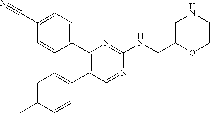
C1(C2=CC=C(C#N)C=C2)=C(C2=CC=C(C)C=C2)C=NC(NCC2OCCNC2)=N1
